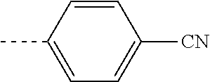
CC1=CC=C([CN])C=C1
